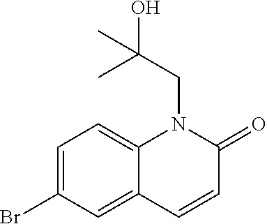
C1=C(Br)C=C2C(=C1)N(CC(O)(C)C)C(=O)C=C2
